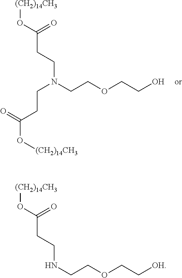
[(CH2)14CH3]OC(=O)CCN(CCOCCO)CCC(O[(CH2)14CH3])=O.[(CH2)14CH3]OC(=O)CCNCCOCC[OH]
